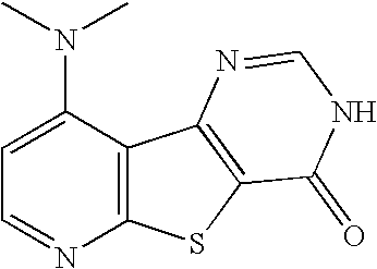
C1(N(C)C)=CC=NC2=C1C1=C(S2)C(=O)NC=N1
